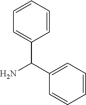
C1=CC=CC=C1C(C1=CC=CC=C1)N
